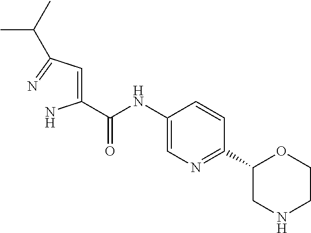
C1=C(NC(=O)C(=CC(=N)C(C)C)N)C=CC(C2CNCCO2)=N1
